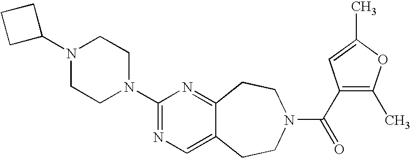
C1C(N2CCN(C3=NC=C4C(=N3)CCN(C(=O)C3=C(C)OC(C)=C3)CC4)CC2)CC1
